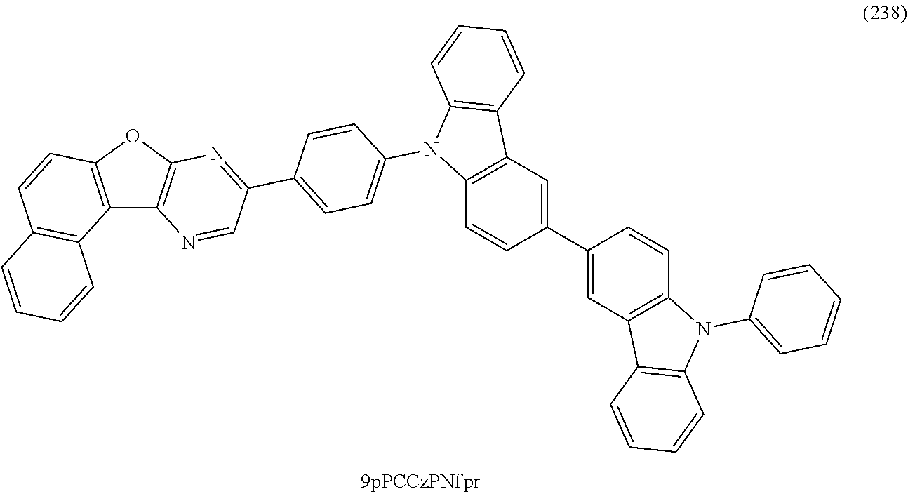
C12=C(OC3=C1N=CC(C1=CC=C(N4C5=C(C6=C4C=CC=C6)C=C(C4=CC6=C(C=C4)N(C4=CC=CC=C4)C4=C6C=CC=C4)C=C5)C=C1)=N3)C=CC1=C2C=CC=C1
